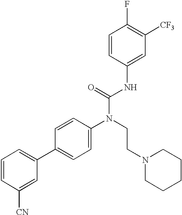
C1=CC([CN])=CC(C2=CC=C(N(CCN3CCCCC3)C(=O)NC3=CC([CF3])=C(F)C=C3)C=C2)=C1
